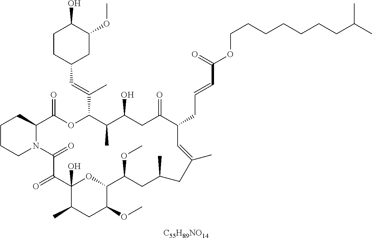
C1CCN2C(C1)C(=O)OC(C(=CC1CC(OC)C(O)CC1)C)C(C)C(O)CC(=O)C(CC=CC(OCCCCCCCC(C)C)=O)C=C(C)CC(C)CC(OC)C1OC(O)(C(=O)C2=O)C(C)CC1OC.[C55H89NO14]
